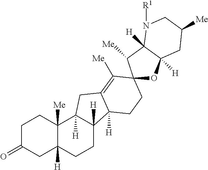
C1C(=O)CC2([H])C([Me])(C1)C1([H])C([H])(CC2)C2([H])C(=C([Me])C3(CC2)OC2([H])C([H])(C3[Me])N([R1])CC([Me])C2)C1
